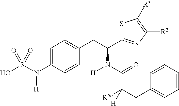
C1=C(N(S(O)(=O)=O)[H])C=CC(CC(N(C(C(CC2=CC=CC=C2)([R5a])[H])=O)[H])C2=NC([R2])=C([R3])S2)=C1
